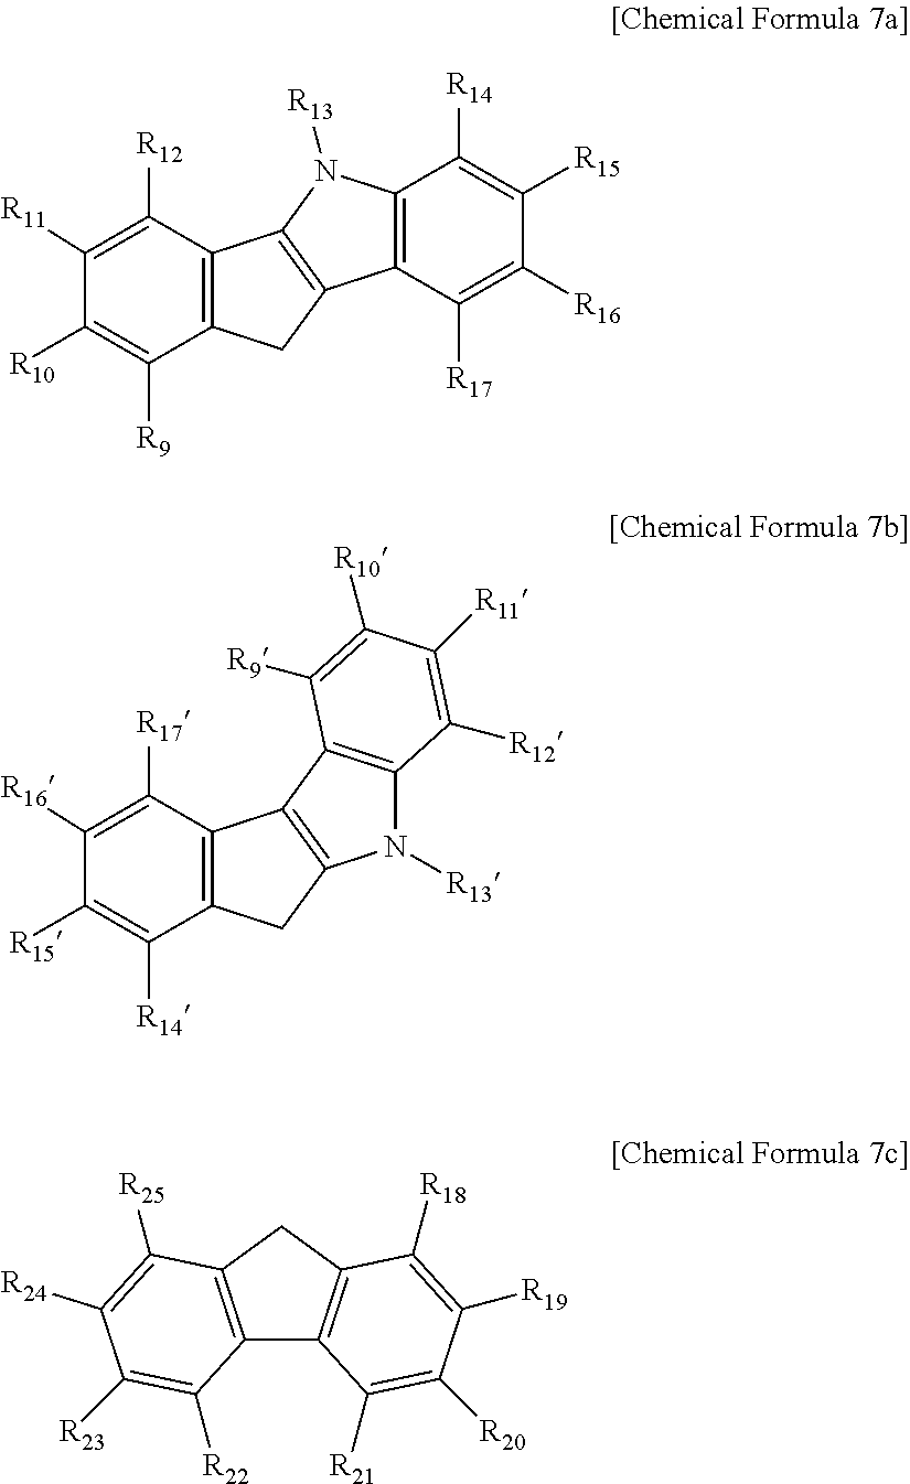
C12=C(C([R12])=C([R11])C([R10])=C1[R9])C1=C(C2)C2=C(N1[R13])C([R14])=C([R15])C([R16])=C2[R17].C12=C(C([R17])=C([R16])C([R15])=C1[R14])C1=C(C2)N([R13])C2=C1C([R9])=C([R10])C([R11])=C2[R12].C12=C(CC3=C1C([R21])=C([R20])C([R19])=C3[R18])C([R25])=C([R24])C([R23])=C2[R22]
